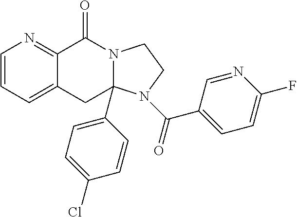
C1=CC=C2C(=N1)C(=O)N1C(C3=CC=C(Cl)C=C3)(C2)N(C(=O)C2=CC=C(F)N=C2)CC1
